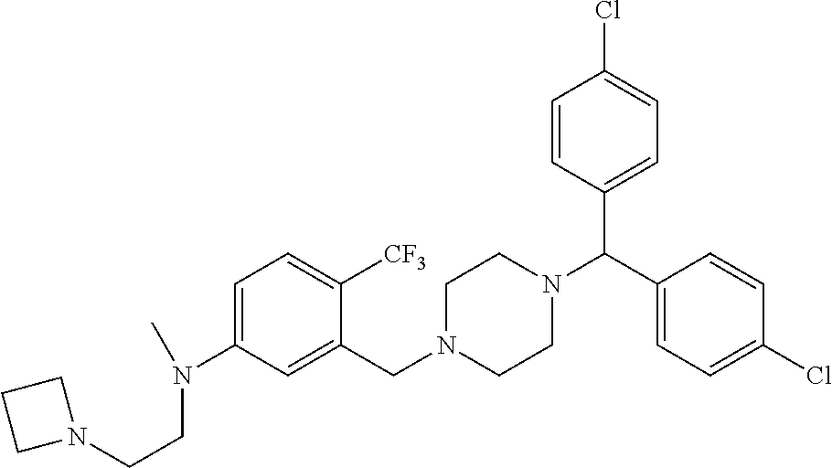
C1=C(N(CCN2CCC2)C)C=C(CN2CCN(C(C3=CC=C(Cl)C=C3)C3=CC=C(Cl)C=C3)CC2)C([CF3])=C1
